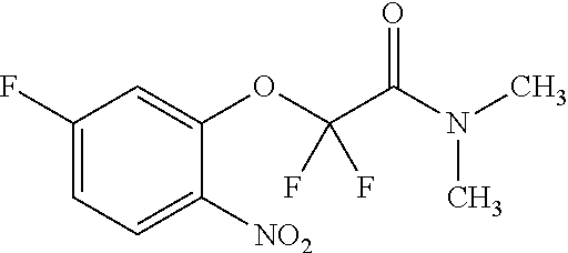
C1(F)=CC=C([NO2])C(OC(C(N(C)C)=O)(F)F)=C1
